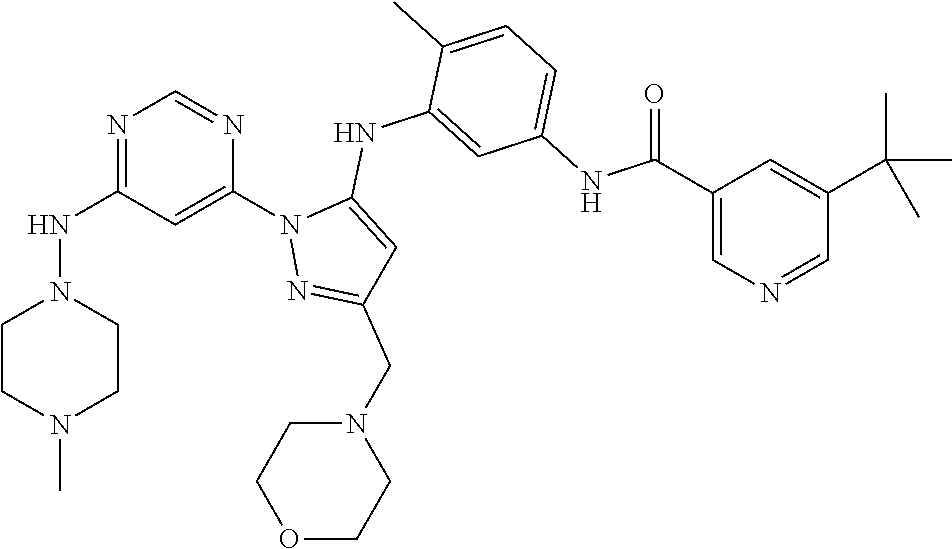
N1=C(NN2CCN(C)CC2)C=C(N2N=C(CN3CCOCC3)C=C2NC2=CC(NC(C3=CN=CC(C(C)(C)C)=C3)=O)=CC=C2C)N=C1
